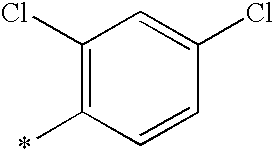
C1=C(Cl)C=CC(*)=C1Cl
